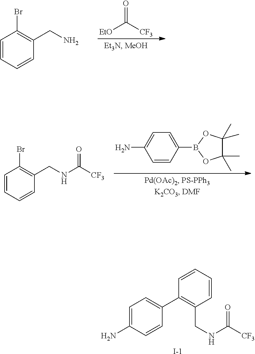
C1=CC=CC(CNC(=O)[CF3])=C1C1=CC=C(N)C=C1.[I-].O=C([CF3])[EtO].C1=CC=CC(CN)=C1Br.C1=C(N)C=CC(B2OC(C)(C)C(C)(C)O2)=C1.C1=CC=CC(CNC([CF3])=O)=C1Br
